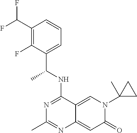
C1(C(F)F)=C(F)C(C(NC2=NC(C)=NC3=CC(=O)N(C4(C)CC4)C=C23)C)=CC=C1
